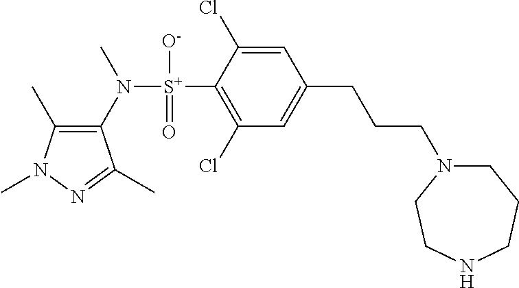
C1(C)=C(N([S+](C2=C(Cl)C=C(CCCN3CCCNCC3)C=C2Cl)([O-])=O)C)C(C)=NN1C
